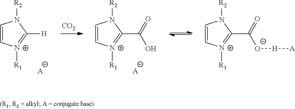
C1=C[N+]([R1])=C([H])N1[R2].[A].[CO2].C1=C[N+]([R1])=C(C(O)=O)N1[R2].[A].C1=C[N+]([R1])=C(C([O-][H][A])=O)N1[R2]
